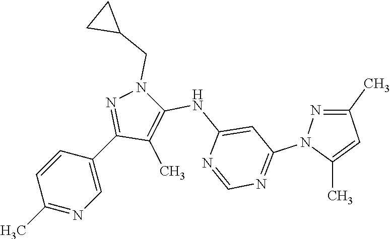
C1(C)=NC=C(C2=NN(CC3CC3)C(NC3=CC(N4N=C(C)C=C4C)=NC=N3)=C2C)C=C1
